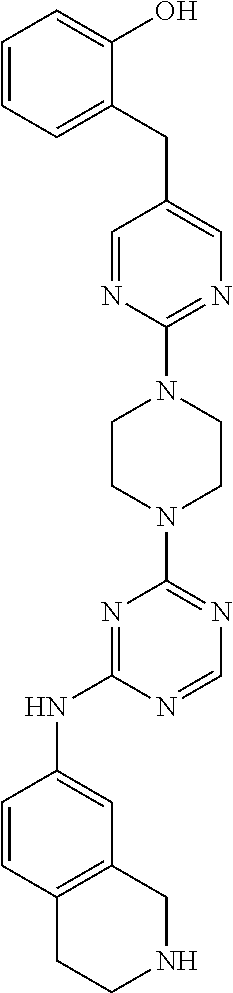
N1=CN=C(N2CCN(C3=NC=C(CC4=CC=CC=C4O)C=N3)CC2)N=C1NC1=CC2=C(C=C1)CCNC2
